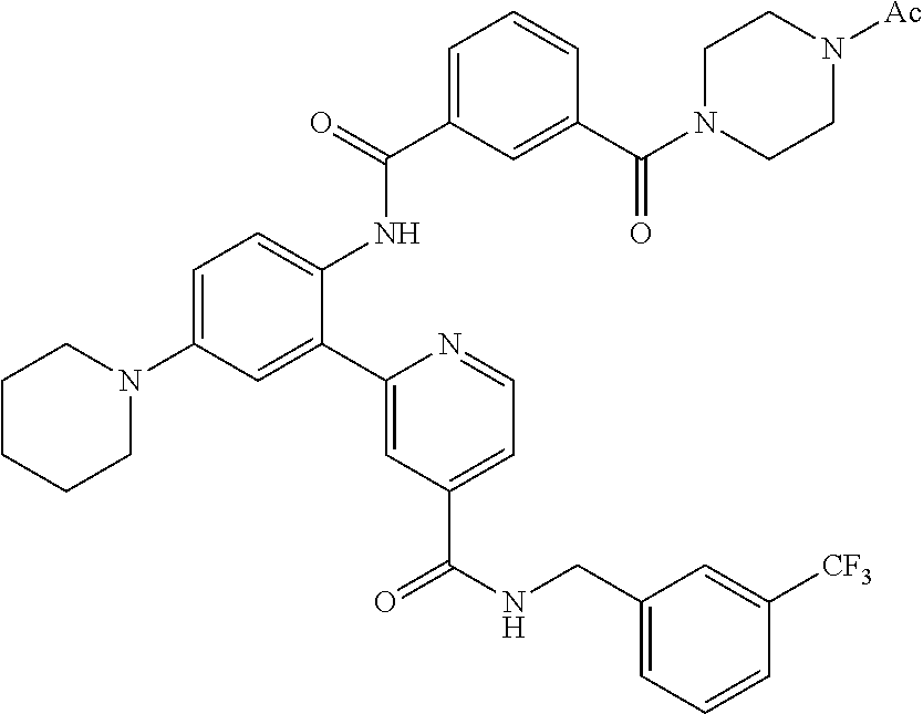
C1=C(N2CCCCC2)C=C(C2=CC(C(NCC3=CC=CC([CF3])=C3)=O)=CC=N2)C(NC(C2=CC=CC(C(=O)N3CCN([Ac])CC3)=C2)=O)=C1
